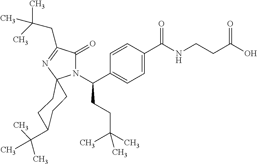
N1(C(C2=CC=C(C(NCCC(O)=O)=O)C=C2)CCC(C)(C)C)C(=O)C(CC(C)(C)C)=NC12CCC(C(C)(C)C)CC2
